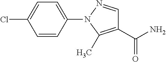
C1(C(N)=O)=C(C)N(C2=CC=C(Cl)C=C2)N=C1
